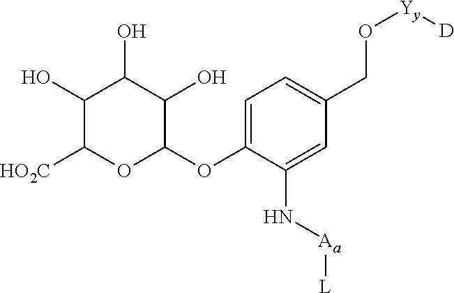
C1=C(OC2OC([HO2C])C(O)C(O)C2O)C(N[Aa][L])=CC(CO[Yy][D])=C1
